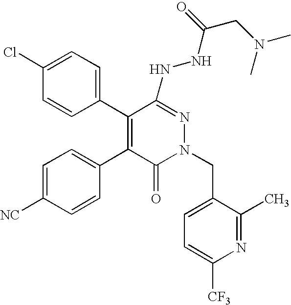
C1=C([NC])C=CC(C2=C(C3=CC=C(Cl)C=C3)C(NNC(CN(C)C)=O)=NN(CC3=CC=C([CF3])N=C3C)C2=O)=C1
